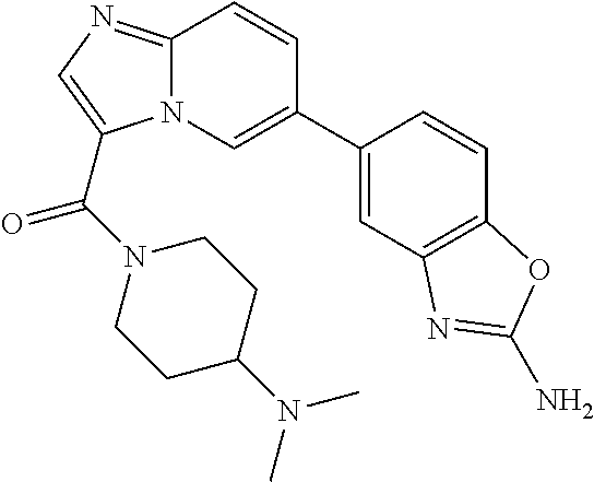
C12=NC=C(C(=O)N3CCC(N(C)C)CC3)N1C=C(C1=CC3=C(C=C1)OC(N)=N3)C=C2
